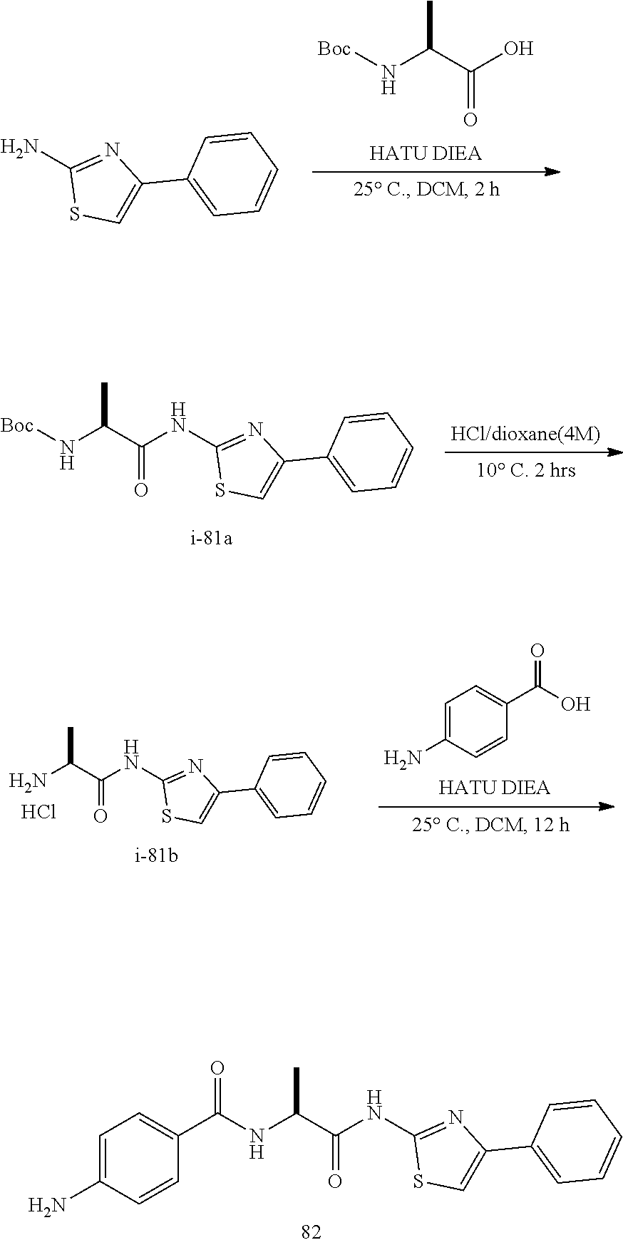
C1=C(N)C=CC(C(NC(C(NC2=NC(C3=CC=CC=C3)=CS2)=O)C)=O)=C1.NC1=NC(C2=CC=CC=C2)=CS1.[Boc]NC(C(O)=O)C.[Boc]NC(C(NC1=NC(C2=CC=CC=C2)=CS1)=O)C.NC(C(NC1=NC(C2=CC=CC=C2)=CS1)=O)C.Cl.C1=C(N)C=CC(C(O)=O)=C1
